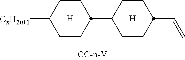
[H].C1CC(C2CCC(C=C)CC2)CCC1[CnH2n+1].[H]
